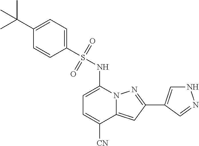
C1=C(NS(C2=CC=C(C(C)(C)C)C=C2)(=O)=O)N2C(=CC(C3=CNN=C3)=N2)C([CN])=C1
